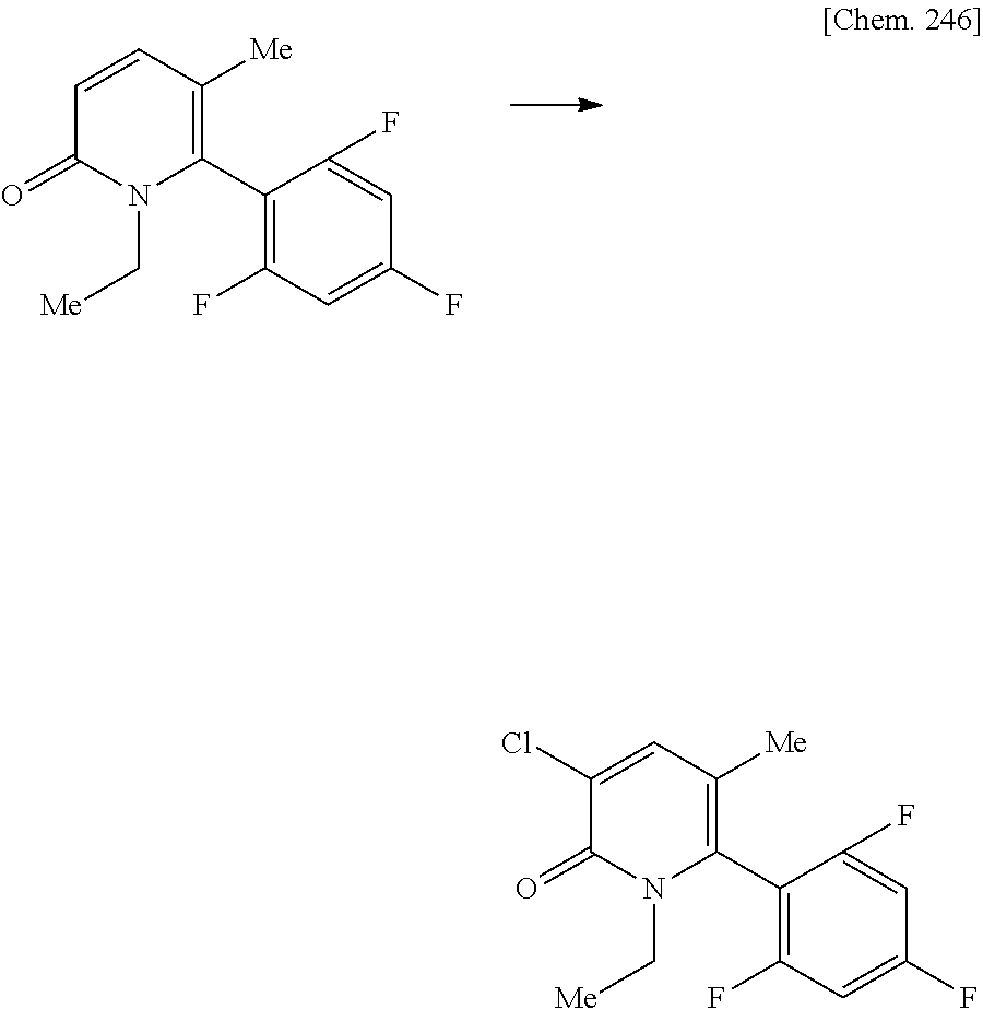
C1=CC([Me])=C(C2=C(F)C=C(F)C=C2F)N(C[Me])C1=O.C1(Cl)=CC([Me])=C(C2=C(F)C=C(F)C=C2F)N(C[Me])C1=O
